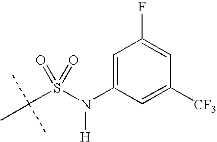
C1=C(N(S(C(C)(C)C)(=O)=O)[H])C=C([CF3])C=C1F
